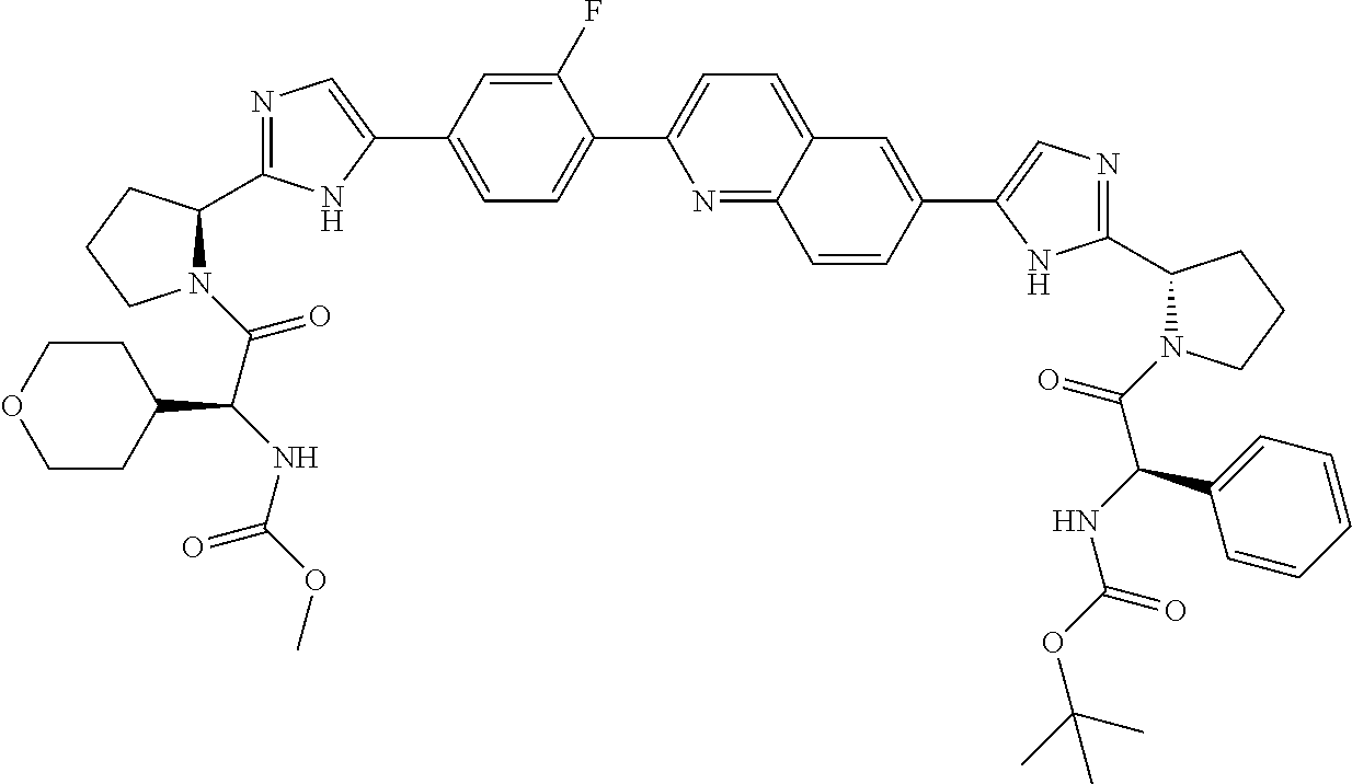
N1(C(=O)C(NC(OC)=O)C2CCOCC2)C(C2=NC=C(C3=CC=C(C4=CC=C5C(=N4)C=CC(C4=CN=C(C6N(C(C(C7=CC=CC=C7)NC(=O)OC(C)(C)C)=O)CCC6)N4)=C5)C(F)=C3)N2)CCC1
